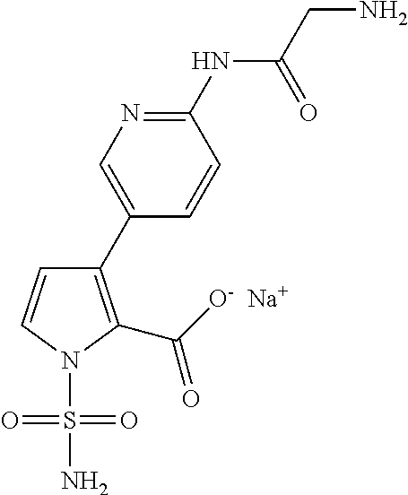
C1(NC(CN)=O)=NC=C(C2=C(C([O-])=O)N(S(N)(=O)=O)C=C2)C=C1.[Na]
